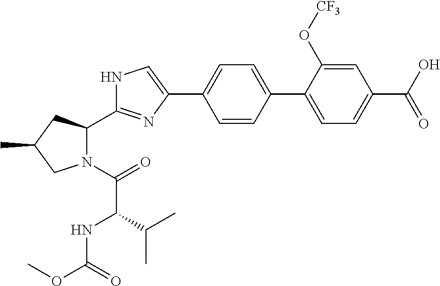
C1(C2=CC=C(C3=CC=C(C(O)=O)C=C3O[CF3])C=C2)=CNC(C2N(C(=O)C(C(C)C)NC(OC)=O)CC(C)C2)=N1
